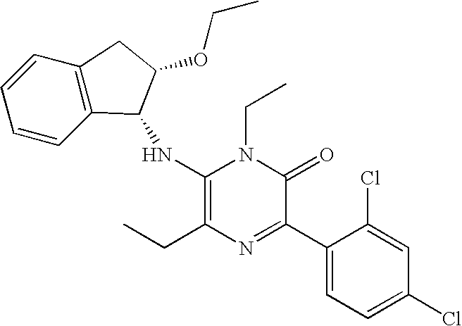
C1(NC2C3=C(C=CC=C3)CC2OCC)=C(CC)N=C(C2=CC=C(Cl)C=C2Cl)C(=O)N1CC
